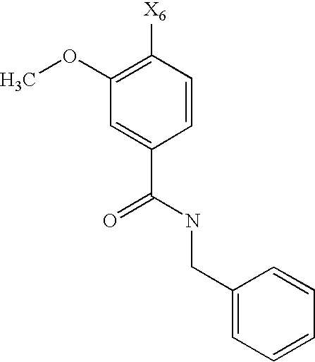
C1=CC([X6])=C(OC)C=C1C(NCC1=CC=CC=C1)=O
